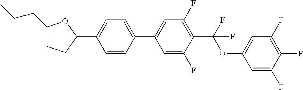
C1(CCC)CCC(C2=CC=C(C3=CC(F)=C(C(OC4=CC(F)=C(F)C(F)=C4)(F)F)C(F)=C3)C=C2)O1
